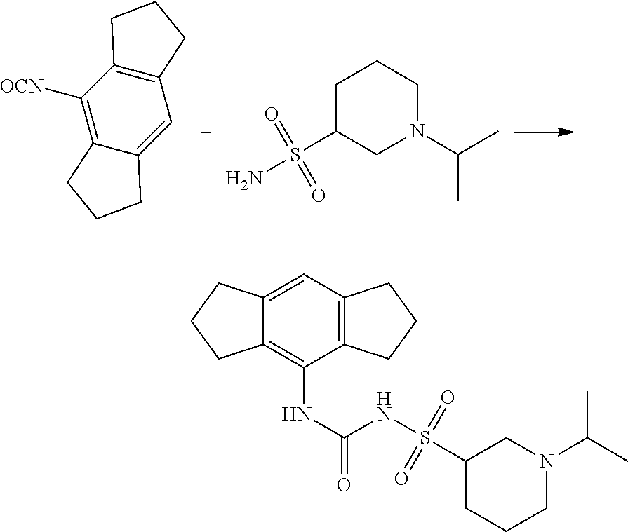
C12=C(C([OCN])=C3C(=C1)CCC3)CCC2.C1(S(N)(=O)=O)CCCN(C(C)C)C1.C12=C(C=C3C(=C1NC(=O)NS(C1CCCN(C(C)C)C1)(=O)=O)CCC3)CCC2
